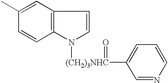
C12=C(C=C(C)C=C1)C=CN2[(CH2)3NHC](=O)C1=CC=CN=C1
